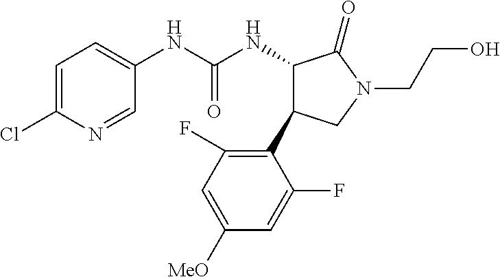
C1=C(Cl)N=CC(NC(NC2C(C3=C(F)C=C([OMe])C=C3F)CN(CCO)C2=O)=O)=C1
